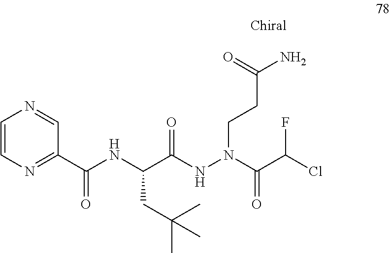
C(C(NN(CCC(N)=O)C(C(Cl)F)=O)=O)(NC(=O)C1=NC=CN=C1)CC(C)(C)C
